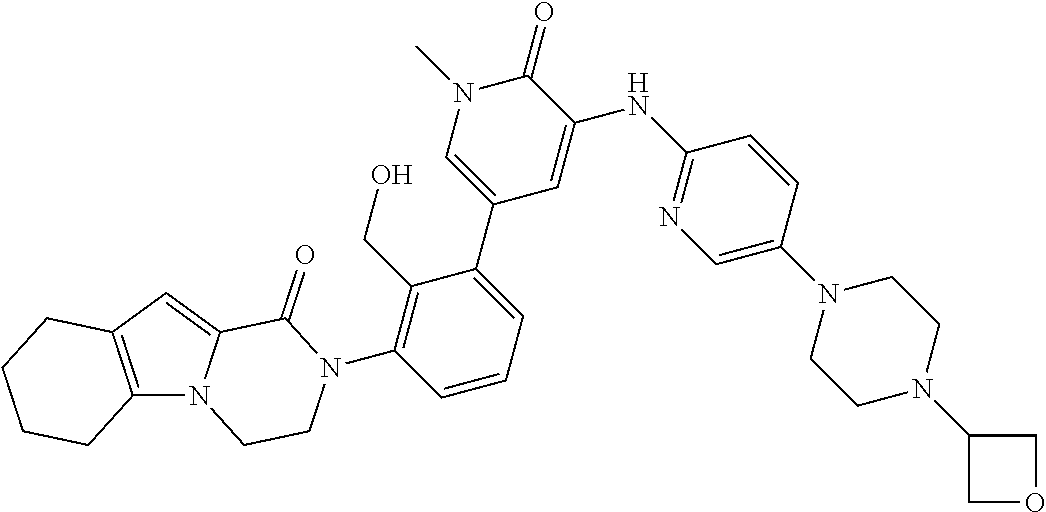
C12=C(C=C3N1CCN(C1=C(CO)C(C4=CN(C)C(=O)C(NC5=NC=C(N6CCN(C7COC7)CC6)C=C5)=C4)=CC=C1)C3=O)CCCC2
